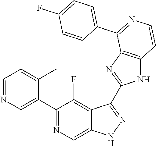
C1=NC=C(C2=NC=C3C(=C2F)C(C2=NC4=C(N2)C=CN=C4C2=CC=C(F)C=C2)=NN3)C(C)=C1
